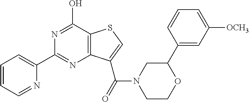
N1=C(O)C2=C(N=C1C1=CC=CC=N1)C(C(N1CCOC(C3=CC([OCH3])=CC=C3)C1)=O)=CS2
